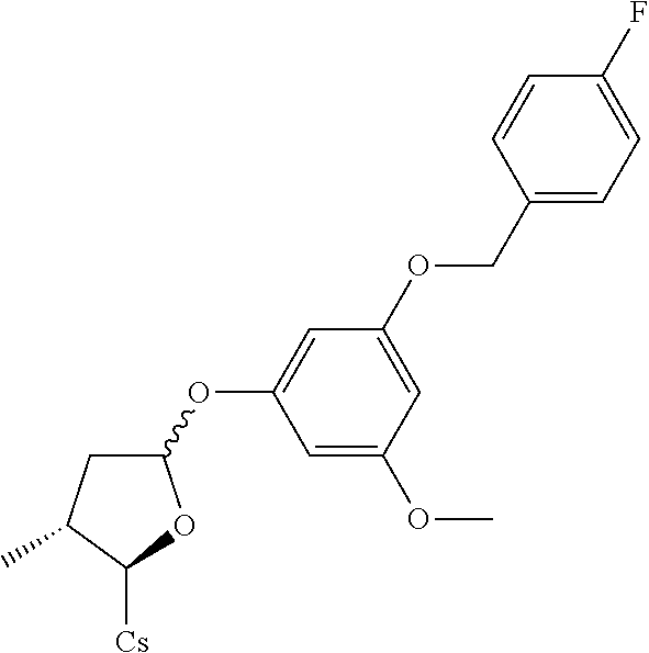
C1(OC2=CC(OCC3=CC=C(F)C=C3)=CC(OC)=C2)CC(C)C([Cs])O1
